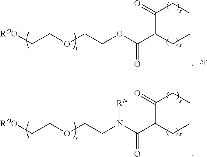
[ROO]CCOCCOC(C(CC)C(CC)=O)=O.[ROO]CCOCCN(C(C(CC)C(CC)=O)=O)[RN]
